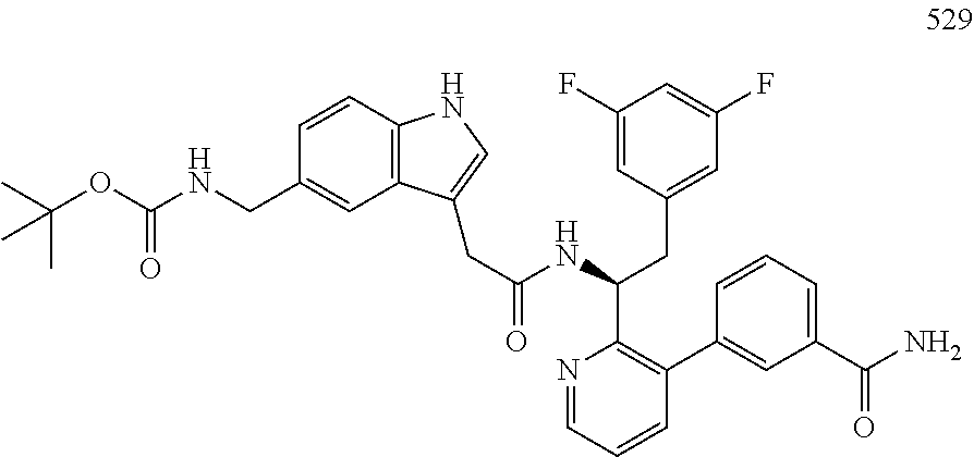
N1=CC=CC(C2=CC(C(=O)N)=CC=C2)=C1C(NC(CC1=CNC2=C1C=C(CNC(OC(C)(C)C)=O)C=C2)=O)CC1=CC(F)=CC(F)=C1
